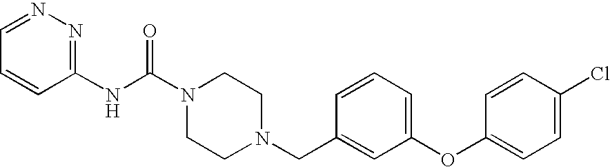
C1=CC(NC(N2CCN(CC3=CC(OC4=CC=C(Cl)C=C4)=CC=C3)CC2)=O)=NN=C1
